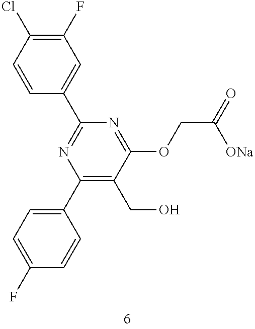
C1=CC(Cl)=C(F)C=C1C1=NC(C2=CC=C(F)C=C2)=C(CO)C(OCC([ONa])=O)=N1
